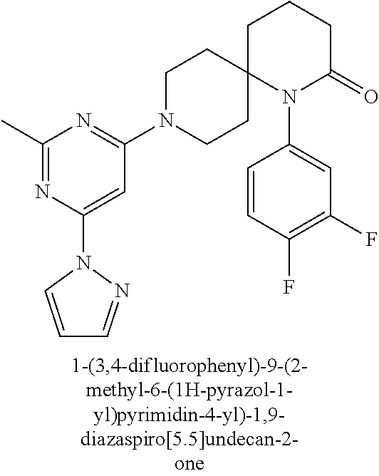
C1(C)=NC(N2N=CC=C2)=CC(N2CCC3(CC2)N(C2=CC(F)=C(F)C=C2)C(=O)CCC3)=N1
